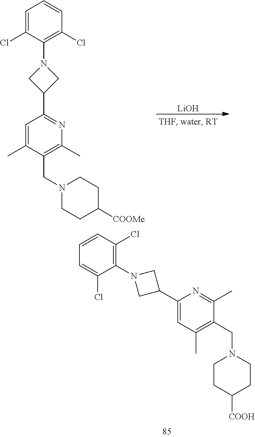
C1=CC(Cl)=C(N2CC(C3=CC(C)=C(CN4CCC([COOH])CC4)C(C)=N3)C2)C(Cl)=C1.[LiOH].C1=C(C)C(CN2CCC([COOMe])CC2)=C(C)N=C1C1CN(C2=C(Cl)C=CC=C2Cl)C1
